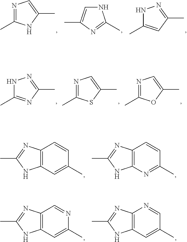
N1=C(C)NC(C)=C1.N1C=C(C)N=C1C.N1C(C)=CC(C)=N1.N1=C(C)SC(C)=C1.N1=C(C)OC(C)=C1.N1C(C)=NC(C)=N1.C12=C(NC(C)=N1)C=C(C)C=C2.C12=C(NC(C)=N1)N=C(C)C=C2.C12=C(NC(C)=N1)C=C(C)N=C2.C12=C(NC(C)=N1)C=C(C)C=N2
